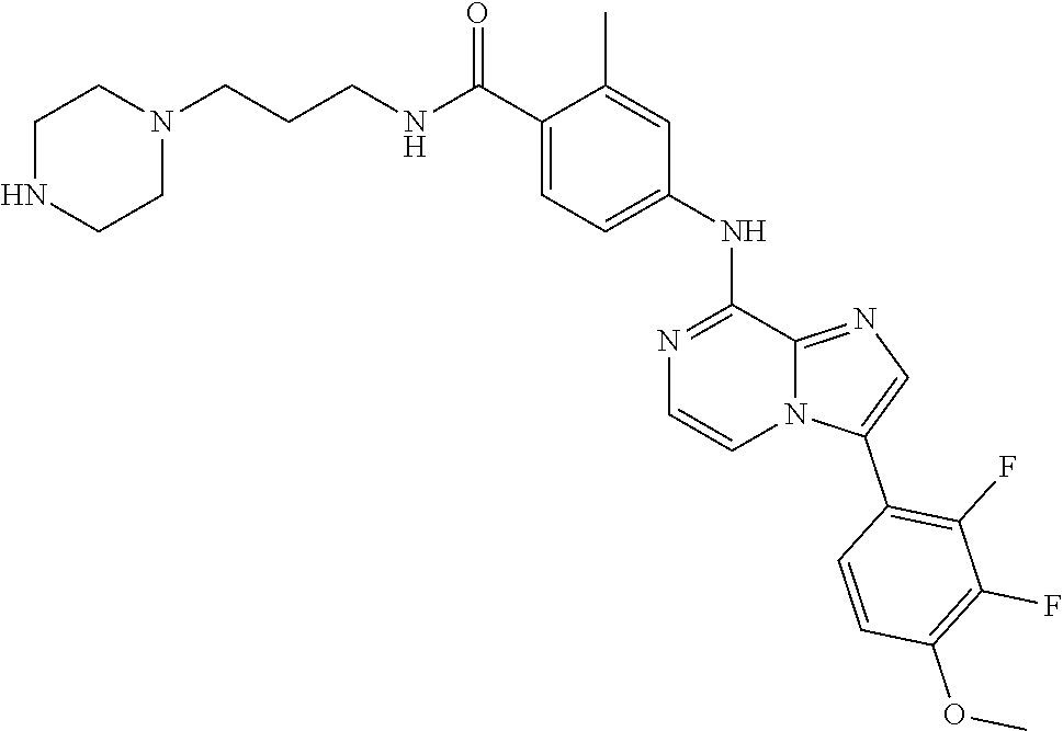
C1=C(C)C(C(NCCCN2CCNCC2)=O)=CC=C1NC1=NC=CN2C1=NC=C2C1=C(F)C(F)=C(OC)C=C1
